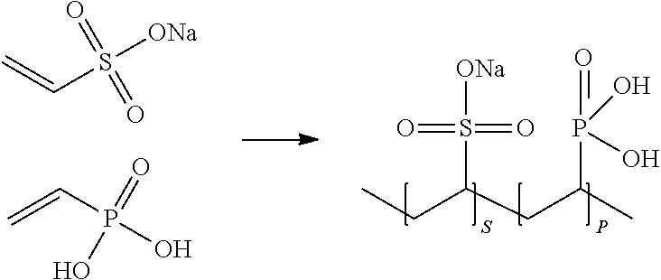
C=CS([ONa])(=O)=O.C=CP(O)(O)=O.CCC(CC(C)P(=O)(O)O)S([ONa])(=O)=O
